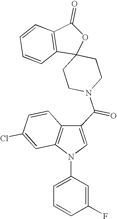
C1CN(C(C2=CN(C3=CC=CC(F)=C3)C3=C2C=CC(Cl)=C3)=O)CCC12C1=C(C(=O)O2)C=CC=C1
